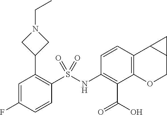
C1(NS(C2=C(C3CN(CC)C3)C=C(F)C=C2)(=O)=O)=C(C(O)=O)C2=C(C3C(CO2)C3)C=C1
